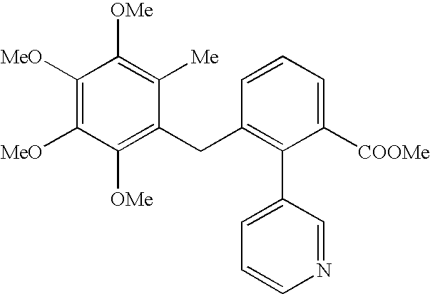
C1([OMe])=C(CC2=C(C3=CC=CN=C3)C([COOMe])=CC=C2)C([Me])=C([OMe])C([MeO])=C1[MeO]
